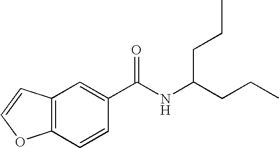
C12=C(C=CC(C(NC(CCC)CCC)=O)=C1)OC=C2
